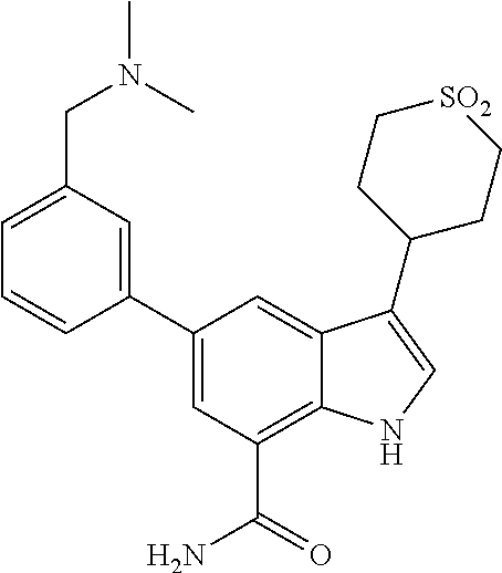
C1(C2=CC(CN(C)C)=CC=C2)=CC(C(=O)N)=C2C(=C1)C(C1CC[SO2]CC1)=CN2
